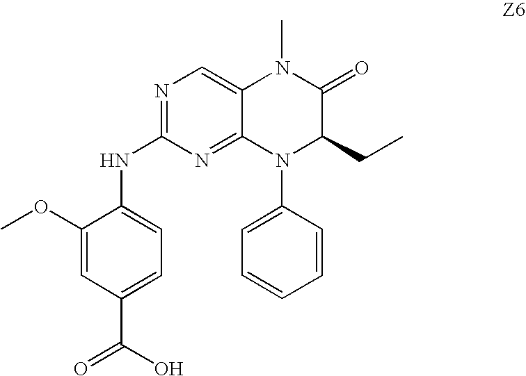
C12=CN=C(NC3=CC=C(C(O)=O)C=C3OC)N=C1N(C1=CC=CC=C1)C(CC)C(=O)N2C
